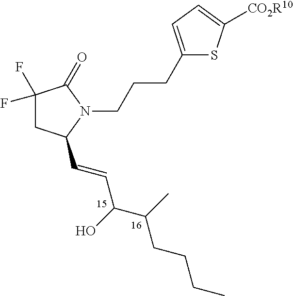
C(CC(C)C(C=CC1CC(F)(F)C(=O)N1CCCC1=CC=C([CO2R10])S1)O)CC
